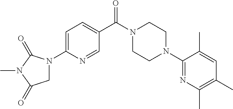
C1=C(N2CC(=O)N(C)C2=O)N=CC(C(N2CCN(C3=NC(C)=C(C)C=C3C)CC2)=O)=C1
